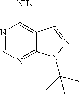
N1=CN=C2C(=C1N)C=NN2C(C)(C)C
